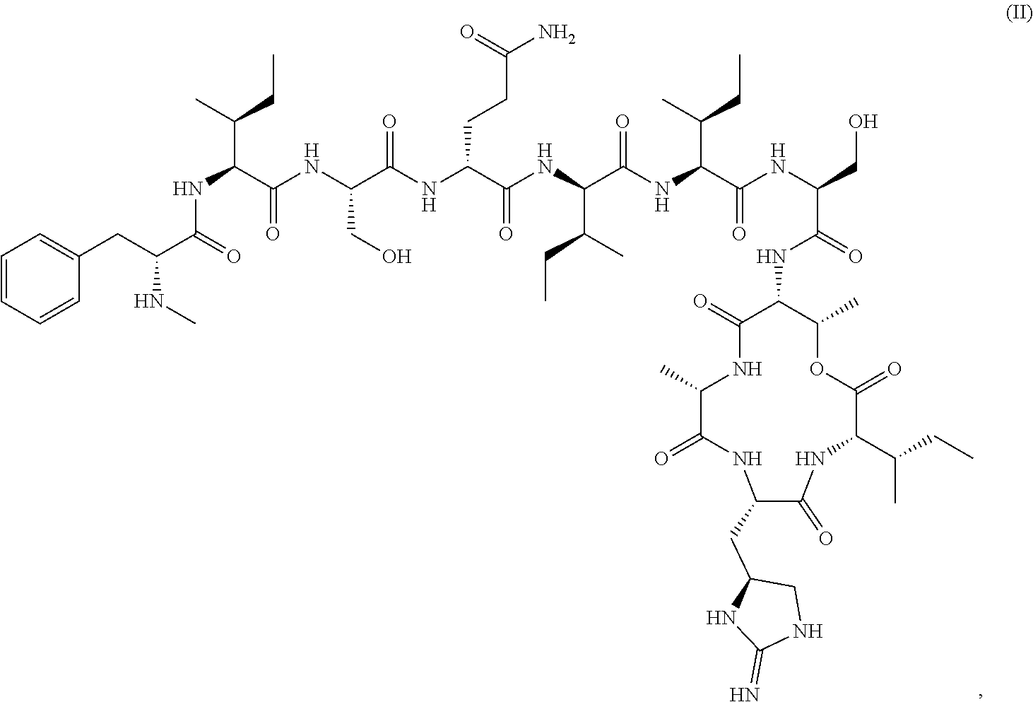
N(C(C(NC(C(NC(C(NC(C(NC(C(NC(CO)C(=O)NC1C(=O)NC(C)C(=O)NC(CC2NC(=N)NC2)C(=O)NC(C(CC)C)C(=O)OC1C)=O)C(C)CC)=O)C(C)CC)=O)CCC(N)=O)=O)CO)=O)C(C)CC)C(C(CC1=CC=CC=C1)NC)=O
